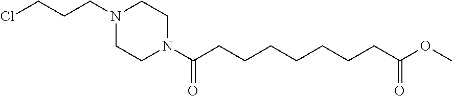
N1(CCCCl)CCN(C(CCCCCCCC(OC)=O)=O)CC1
